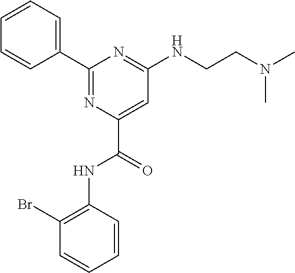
C1=CC=CC(Br)=C1NC(C1=CC(NCCN(C)C)=NC(C2=CC=CC=C2)=N1)=O
